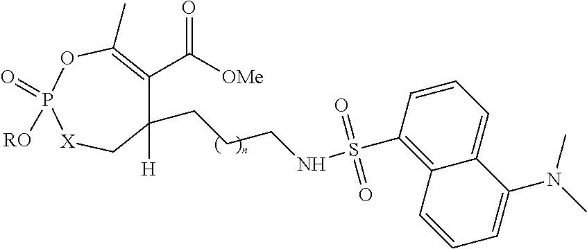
C(CC1([H])C(C([OMe])=O)=C(C)OP(=O)([RO])[X]C1)CNS(C1=C2C=CC=C(N(C)C)C2=CC=C1)(=O)=O
